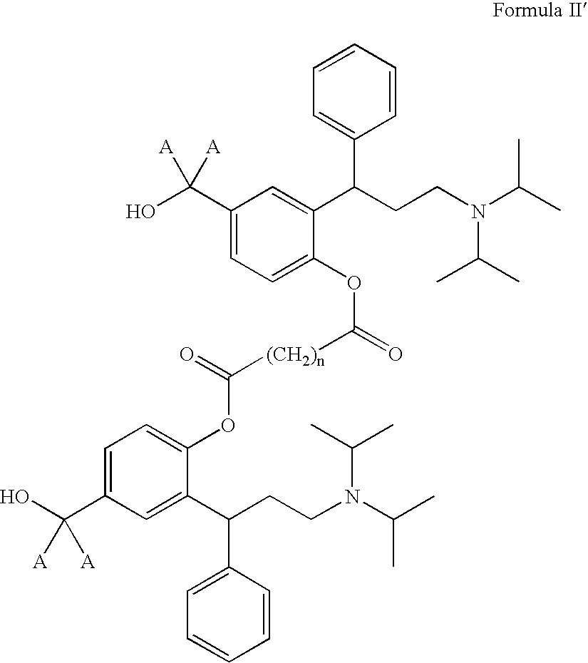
C1=C(C(O)([A])[A])C=C(C(CCN(C(C)C)C(C)C)C2=CC=CC=C2)C(OC([(CH2)n]C(OC2=CC=C(C(O)([A])[A])C=C2C(C2=CC=CC=C2)CCN(C(C)C)C(C)C)=O)=O)=C1
